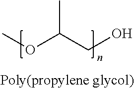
COC(CO)C
